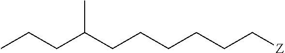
C(CCCCC[Z])C(CCC)C
